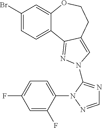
C1(Br)=CC=C2C(=C1)OCCC1=CN(C3=NC=NN3C3=CC=C(F)C=C3F)N=C21
